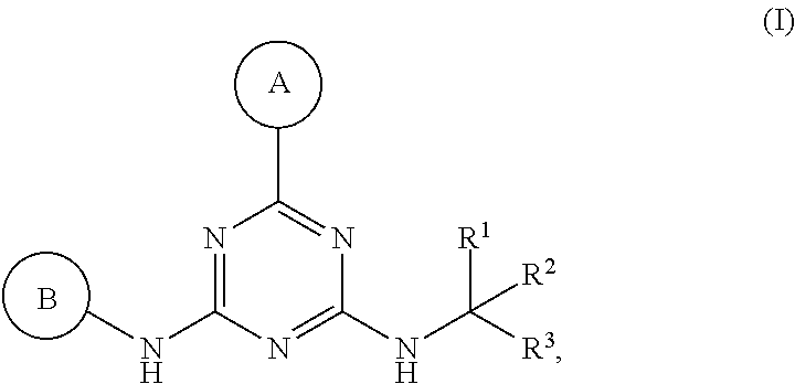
CNC1=NC(C)=NC(NC([R3])([R1])[R2])=N1.B.[A]
